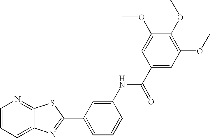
C12=CC=CN=C1SC(C1=CC=CC(NC(C3=CC(OC)=C(OC)C(OC)=C3)=O)=C1)=N2
